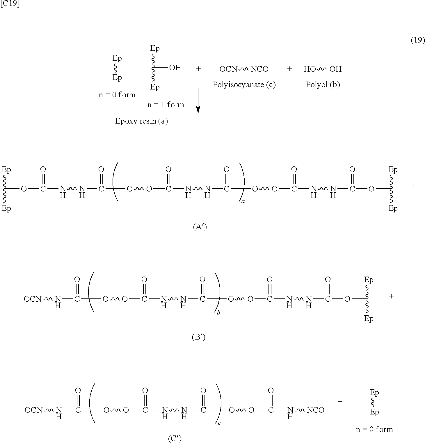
[Ep]C([Ep])OC(=O)NNC(=O)OOC(=O)NNC(=O)OOC(=O)NNC(=O)OC([Ep])[Ep].[Ep][Ep].[Ep]C([Ep])O.[OCN][NCO].OO.[OCN]NC(=O)OOC(=O)NNC(=O)OOC(=O)NNC(=O)OC([Ep])[Ep].[OCN]NC(=O)OOC(=O)NNC(=O)OOC(=O)N[NCO].[Ep][Ep].[[C19]]
